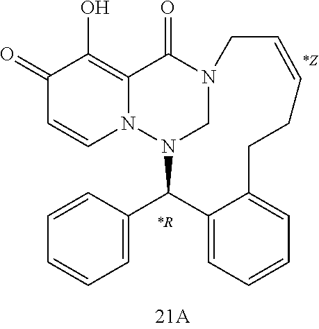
N12CN(C(C3=CC=CC=C3)C3=CC=CC=C3CCC=CC1)N1C=CC(=O)C(O)=C1C2=O
